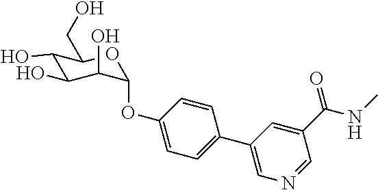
C1(O)C(O)C(O)C(OC2=CC=C(C3=CN=CC(C(NC)=O)=C3)C=C2)OC1CO
